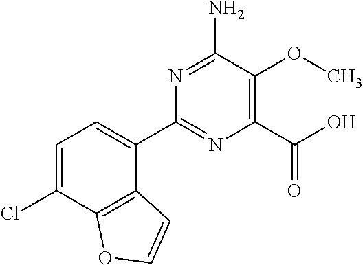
N1=C(N)C(OC)=C(C(O)=O)N=C1C1=CC=C(Cl)C2=C1C=CO2
